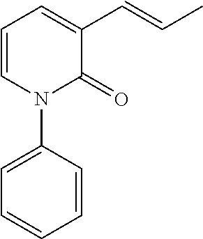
C1=CC=C(C=CC)C(=O)N1C1=CC=CC=C1
